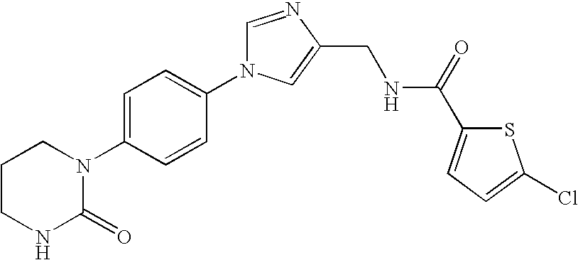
C1CNC(=O)N(C2=CC=C(N3C=NC(CNC(C4=CC=C(Cl)S4)=O)=C3)C=C2)C1
